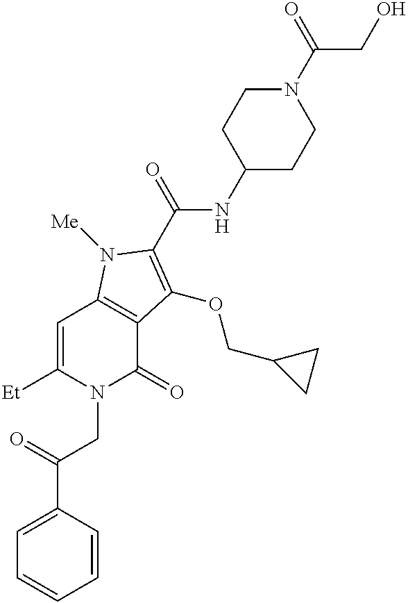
[Et]C1=CC2=C(C(=O)N1CC(C1=CC=CC=C1)=O)C(OCC1CC1)=C(C(=O)NC1CCN(C(CO)=O)CC1)N2[Me]
